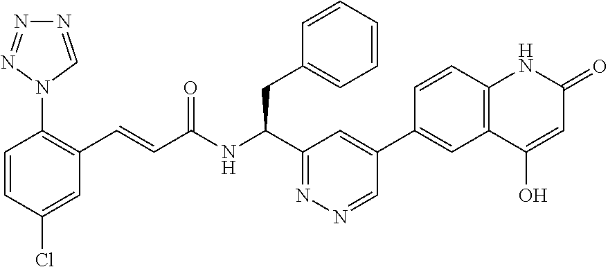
C1=C(Cl)C=CC(N2C=NN=N2)=C1C=CC(NC(C1=NN=CC(C2=CC3=C(C=C2)NC(=O)C=C3O)=C1)CC1=CC=CC=C1)=O
